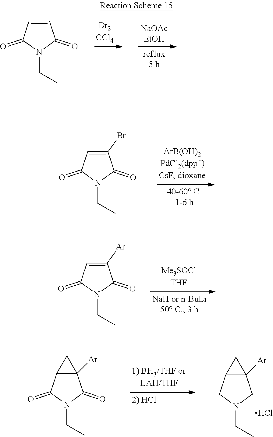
C1=CC(=O)N(CC)C1=O.C1(Br)=CC(=O)N(CC)C1=O.C1([Ar])=CC(=O)N(CC)C1=O.C12([Ar])C(CN(CC)C1)C2.Cl.C12([Ar])C(C(=O)N(CC)C1=O)C2
